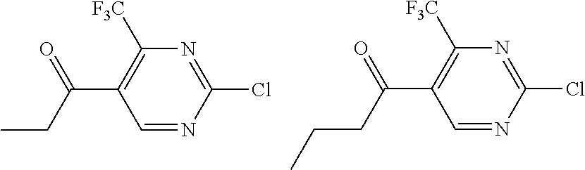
C1=NC(Cl)=NC([F3C])=C1C(CC)=O.C1=NC(Cl)=NC([F3C])=C1C(CCC)=O
